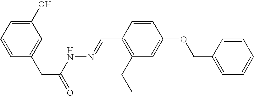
C1(O)=CC=CC(CC(=O)NN=CC2=C(CC)C=C(OCC3=CC=CC=C3)C=C2)=C1
